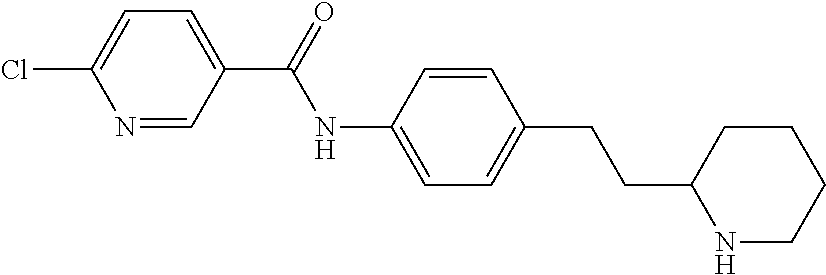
C1(C(NC2=CC=C(CCC3CCCCN3)C=C2)=O)=CC=C(Cl)N=C1
